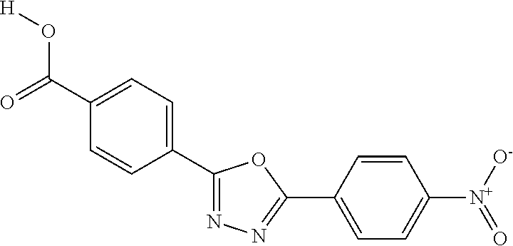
[H]OC(C1=CC=C(C2=NN=C(C3=CC=C([N+]([O-])=O)C=C3)O2)C=C1)=O
